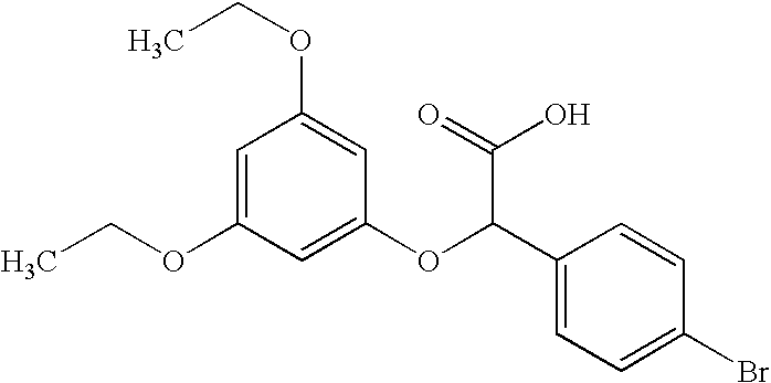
C1=C(OCC)C=C(OC(C2=CC=C(Br)C=C2)C(=O)O)C=C1OCC
